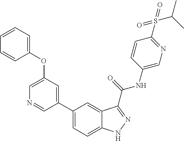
C1(OC2=CC=CC=C2)=CN=CC(C2=CC=C3C(=C2)C(C(NC2=CN=C(S(=O)(=O)C(C)C)C=C2)=O)=NN3)=C1
